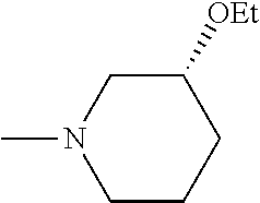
C1([OEt])CN(C)CCC1
